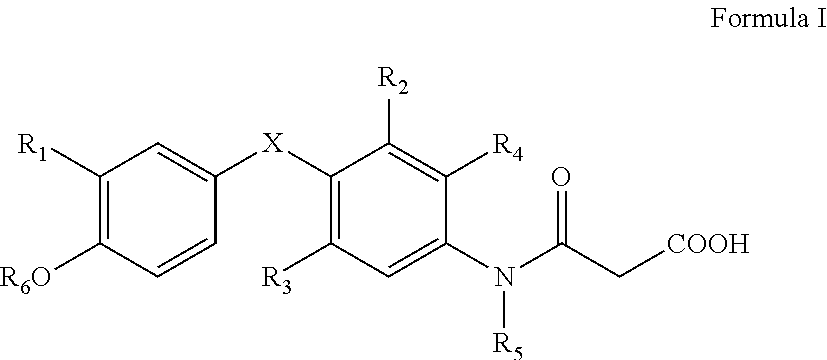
C1([R1])=C([R6O])C=CC([X]C2=C([R3])C=C(N(C(C[COOH])=O)[R5])C([R4])=C2[R2])=C1
